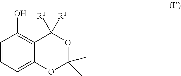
C1=CC=C2C(=C1O)C([R1])([R1])OC(C)(C)O2
